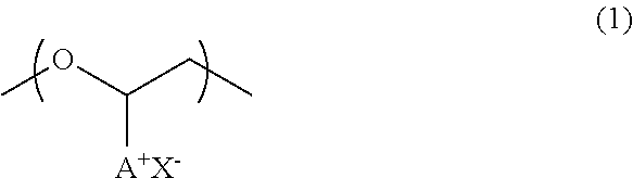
COC(CC)[A+X-]
